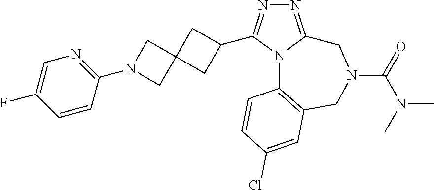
N1=C2N(C(C3CC4(C3)CN(C3=NC=C(F)C=C3)C4)=N1)C1=C(CN(C(=O)N(C)C)C2)C=C(Cl)C=C1
